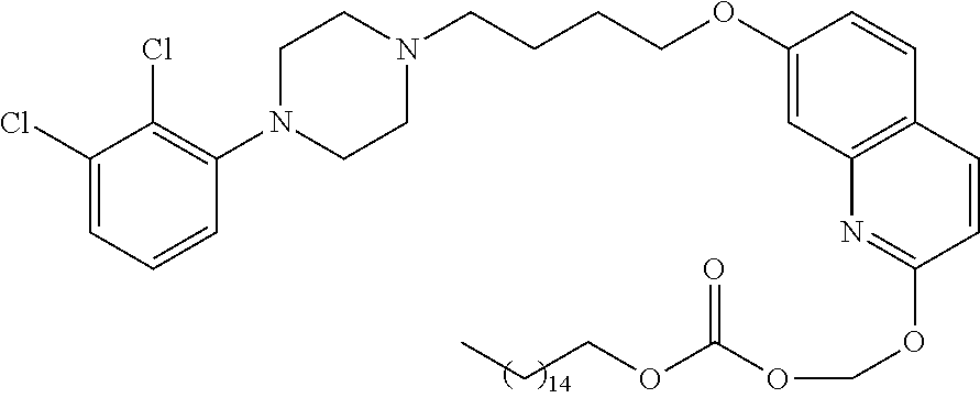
C1(Cl)=CC=CC(N2CCN(CCCCOC3=CC4=C(C=C3)C=CC(OCOC(=O)OCCC)=N4)CC2)=C1Cl
